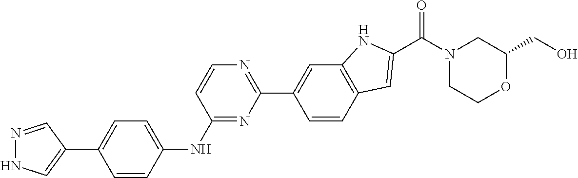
C1=CC(NC2=NC(C3=CC4=C(C=C3)C=C(C(N3CCOC(CO)C3)=O)N4)=NC=C2)=CC=C1C1=CNN=C1
